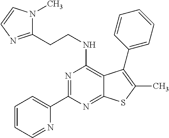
N1=C(C2=CC=CC=N2)N=C2C(=C1NCCC1=NC=CN1C)C(C1=CC=CC=C1)=C(C)S2
